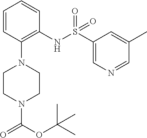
C1=CC(N2CCN(C(OC(C)(C)C)=O)CC2)=C(NS(C2=CN=CC(C)=C2)(=O)=O)C=C1
